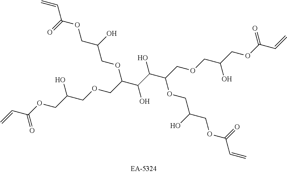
C=CC(OCC(COCC(C(C(C(COCC(COC(C=C)=O)O)OCC(COC(C=C)=O)O)O)O)OCC(COC(C=C)=O)O)O)=O
